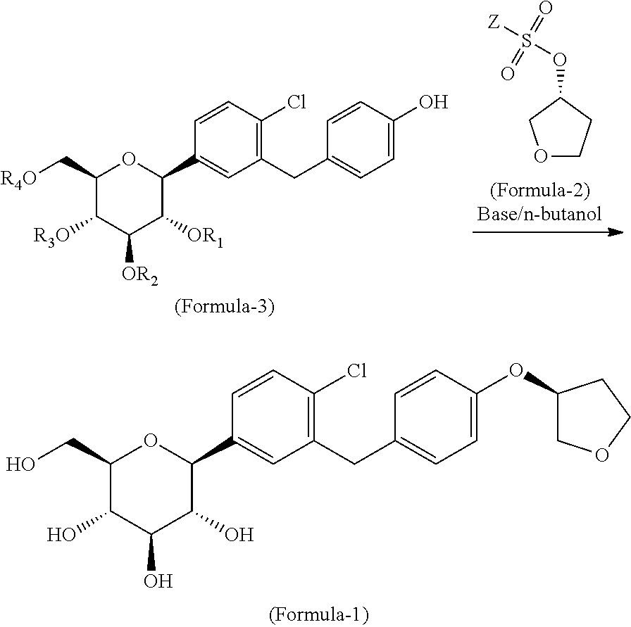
C1(CO)C(O)C(O)C(O)C(C2=CC(CC3=CC=C(OC4COCC4)C=C3)=C(Cl)C=C2)O1.C1(C[R4O])C([R3O])C([OR2])C([OR1])C(C2=CC(CC3=CC=C(O)C=C3)=C(Cl)C=C2)O1.O1CCC(OS([Z])(=O)=O)C1
